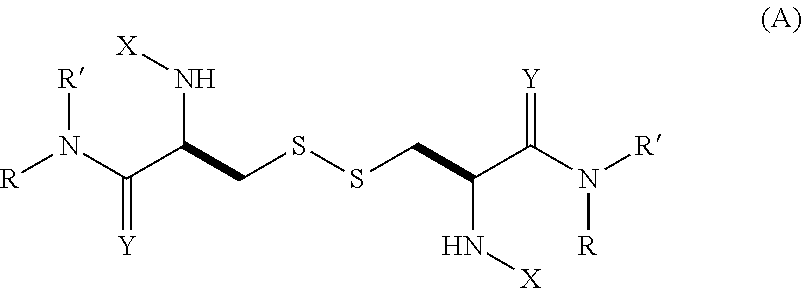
[R]N(C(C(N[X])CSSCC(N[X])C(N([R])[R])=[Y])=[Y])[R]
